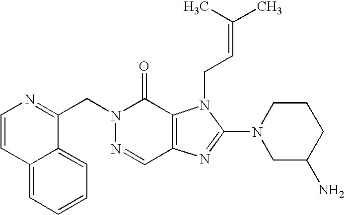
C12=CC=CC=C1C(CN1N=CC3=C(C1=O)N(CC=C(C)C)C(N1CC(N)CCC1)=N3)=NC=C2
